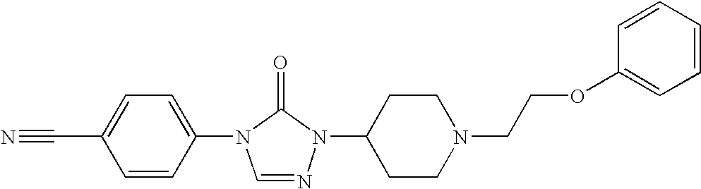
C1=CC(N2C=NN(C3CCN(CCOC4=CC=CC=C4)CC3)C2=O)=CC=C1C#N
